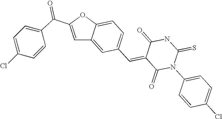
C1=C(C(=O)C2=CC=C(Cl)C=C2)OC2=CC=C(C=C3C(=O)N(C4=CC=C(Cl)C=C4)C(=S)NC3=O)C=C12
